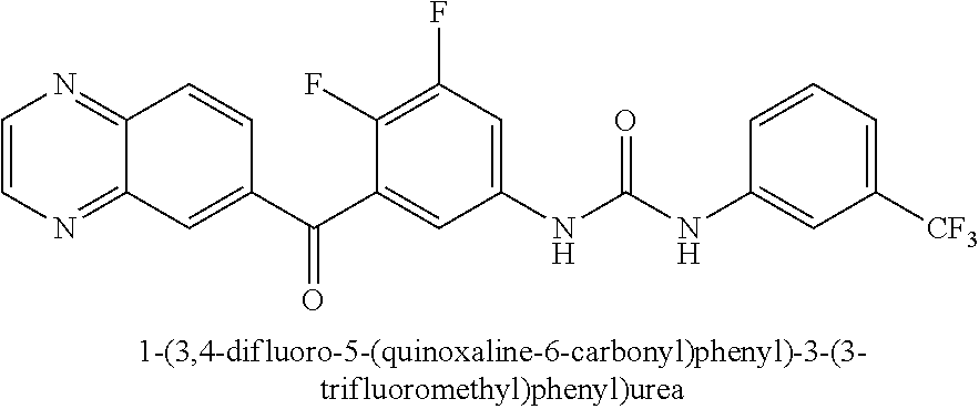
C1=CN=C2C(=N1)C=CC(C(C1=CC(NC(NC3=CC([CF3])=CC=C3)=O)=CC(F)=C1F)=O)=C2
